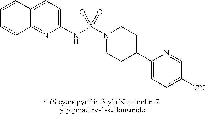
C12=CC=C(NS(N3CCC(C4=CC=C([CN])C=N4)CC3)(=O)=O)N=C1C=CC=C2
